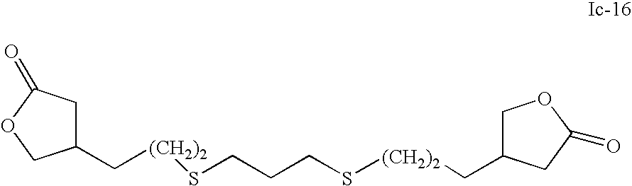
C([(CH2)2]SCCCS[(CH2)2]CC1COC(=O)C1)C1CC(=O)OC1
